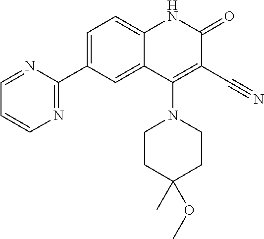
C1=C(C2=NC=CC=N2)C=C2C(=C1)NC(=O)C(C#N)=C2N1CCC(C)(OC)CC1
